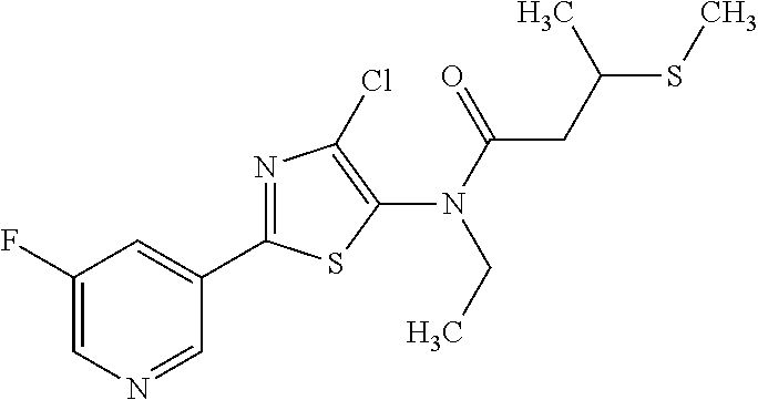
C1=NC=C(F)C=C1C1=NC(Cl)=C(N(C(CC(SC)C)=O)CC)S1
